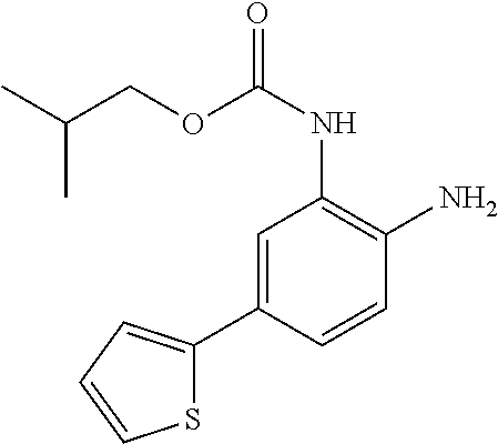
C(COC(NC1=C(N)C=CC(C2=CC=CS2)=C1)=O)(C)C
